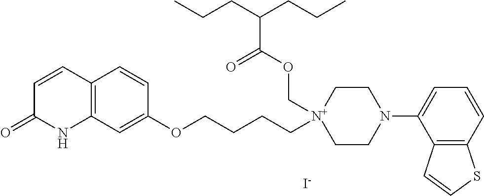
C12=C(C=C(OCCCC[N+]3(COC(C(CCC)CCC)=O)CCN(C4=CC=CC5=C4C=CS5)CC3)C=C1)NC(=O)C=C2.[I-]
